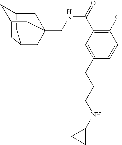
C1C2CC3CC1CC(CNC(C1=C(Cl)C=CC(CCCNC4CC4)=C1)=O)(C2)C3
